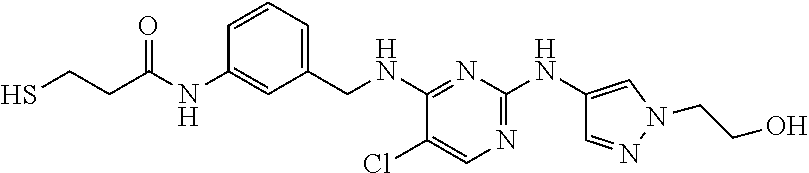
C1(CNC2=NC(NC3=CN(CCO)N=C3)=NC=C2Cl)=CC=CC(NC(CCS)=O)=C1
